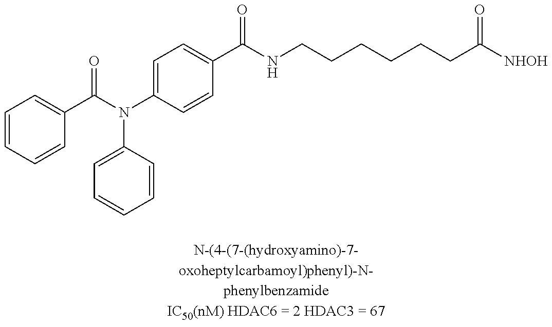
N(C1=CC=C(C(NCCCCCCC([NHOH])=O)=O)C=C1)(C(C1=CC=CC=C1)=O)C1=CC=CC=C1
